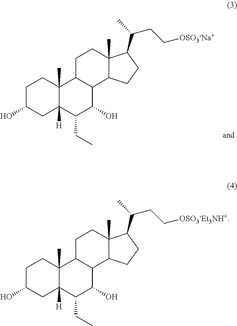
C1C(O)CC2([H])C(C)(C1)C1C(C(O)C2CC)C2C(C)(CC1)C(C(C)CC[OSO3-Na+])CC2.C1C(O)CC2([H])C(C)(C1)C1C(C(O)C2CC)C2C(C)(CC1)C(C(C)CC[OSO3-Et3NH+])CC2
